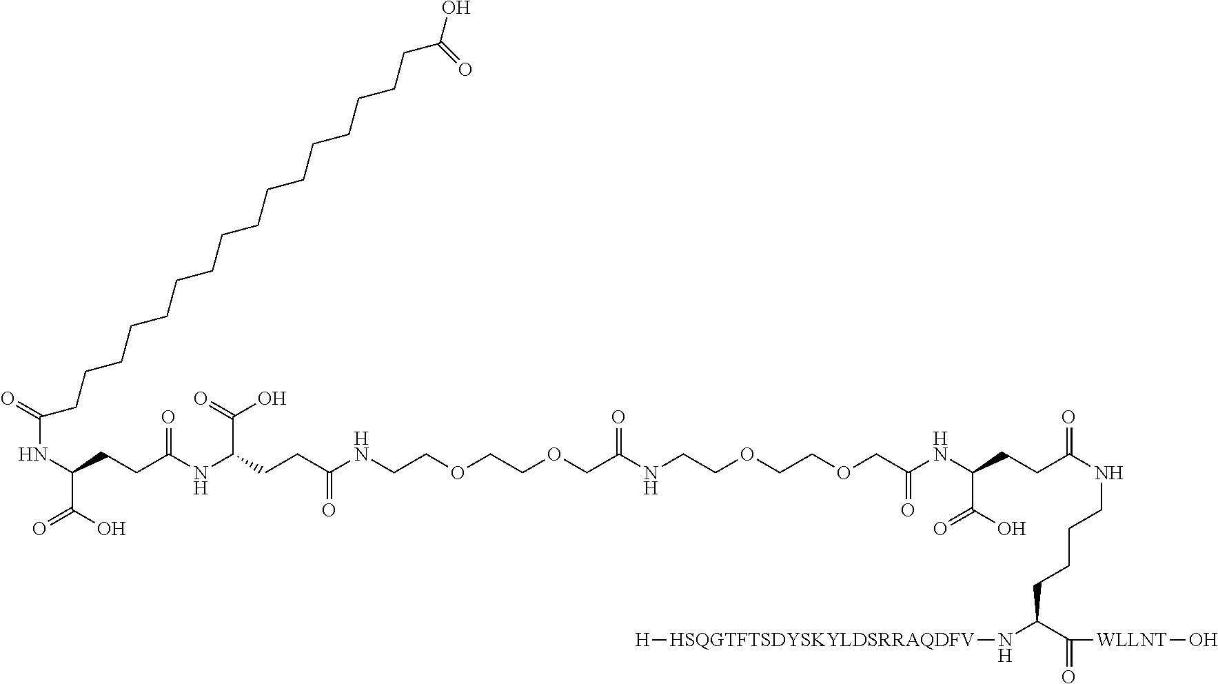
N(C(C(=O)[WLLNT]O)CCCCNC(=O)CCC(NC(COCCOCCNC(COCCOCCNC(CCC(NC(=O)CCC(NC(CCCCCCCCCCCCCCCCC(O)=O)=O)C(O)=O)C(=O)O)=O)=O)=O)C(O)=O)[HSQGTFTSDYSKYLDSRRAQDFV][H]
